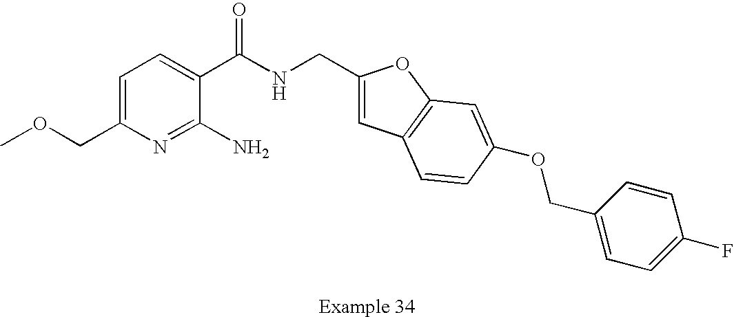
C1=C(COC)N=C(N)C(C(NCC2=CC3=C(O2)C=C(OCC2=CC=C(F)C=C2)C=C3)=O)=C1
